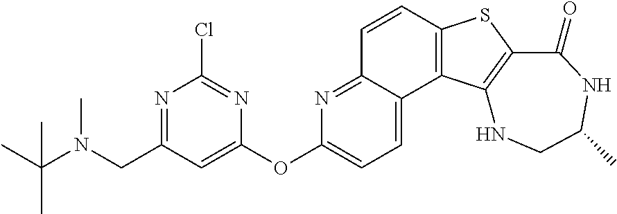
C1=CC2=C(C3=CC=C(OC4=CC(CN(C(C)(C)C)C)=NC(Cl)=N4)N=C13)C1=C(S2)C(=O)NC(C)CN1
